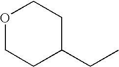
O1CCC(CC)CC1
